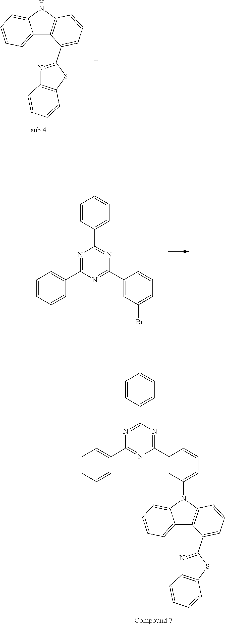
C12=CC=CC=C1NC1=C2C(C2=NC3=C(S2)C=CC=C3)=CC=C1.C1(C2=CC=CC=C2)=NC(C2=CC=CC=C2)=NC(C2=CC(Br)=CC=C2)=N1.C1(C2=CC(N3C4=C(C5=CC=CC=C53)C(C3=NC5=C(S3)C=CC=C5)=CC=C4)=CC=C2)=NC(C2=CC=CC=C2)=NC(C2=CC=CC=C2)=N1
